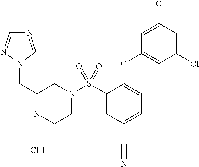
N1(S(C2=CC(C#N)=CC=C2OC2=CC(Cl)=CC(Cl)=C2)(=O)=O)CCNC(CN2C=NC=N2)C1.Cl
